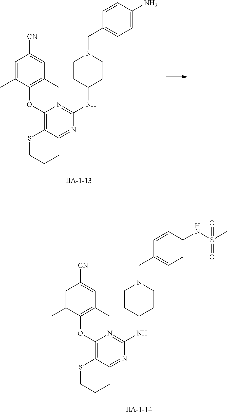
C1(OC2=C(C)C=C([CN])C=C2C)=C2C(=NC(NC3CCN(CC4=CC=C(N)C=C4)CC3)=N1)CCCS2.C1(OC2=C(C)C=C([CN])C=C2C)=C2C(=NC(NC3CCN(CC4=CC=C(NS(=O)(C)=O)C=C4)CC3)=N1)CCCS2
